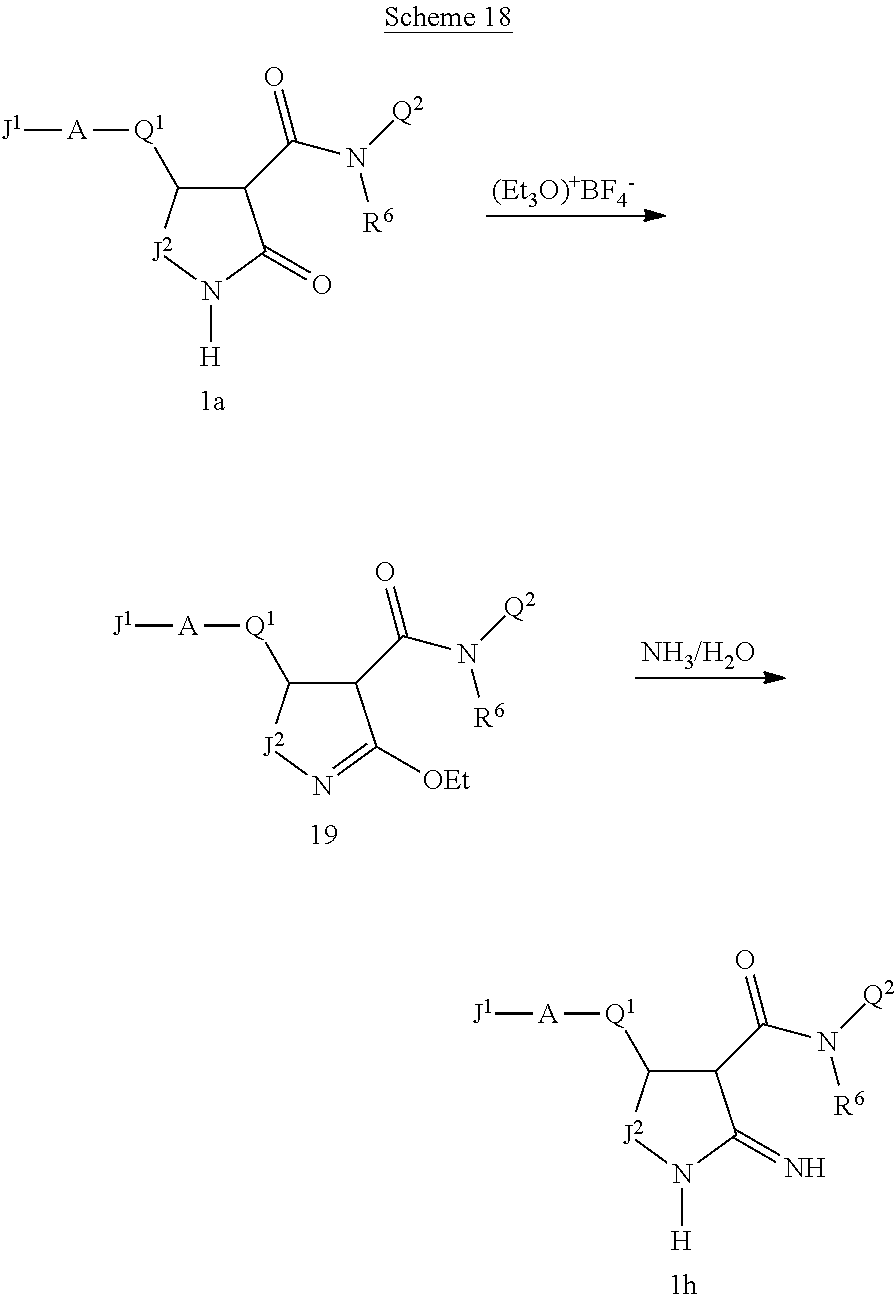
C1(C(N([Q2])[R6])=O)C([Q1][A][J1])[J2]N([H])C1=N.C1(C(N([Q2])[R6])=O)C([Q1][A][J1])[J2]N([H])C1=O.C1(C(N([Q2])[R6])=O)C([Q1][A][J1])[J2]N=C1[OEt]
